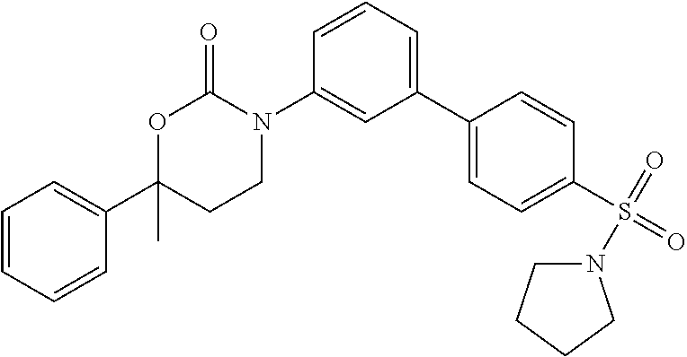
C1=CC=CC(C2(C)CCN(C3=CC(C4=CC=C(S(=O)(=O)N5CCCC5)C=C4)=CC=C3)C(=O)O2)=C1
